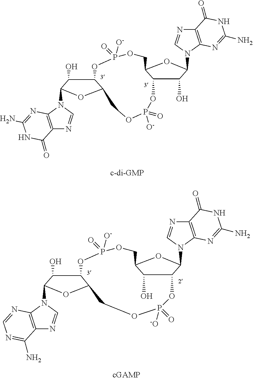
C12C(O)C(N3C=NC4=C3N=C(N)NC4=O)OC1COP(=O)([O-])OC1C(O)C(N3C=NC4=C3N=C(N)NC4=O)OC1COP(=O)([O-])O2.C1(O)C2C(N3C=NC4=C3N=C(N)NC4=O)OC1COP(=O)([O-])OC1C(O)C(N3C=NC4=C3N=CN=C4N)OC1COP(=O)([O-])O2
